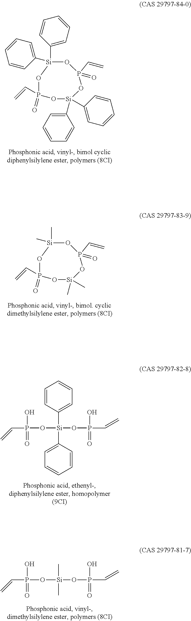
C1([Si]2(C3=CC=CC=C3)OP(=O)(C=C)O[Si](C3=CC=CC=C3)(C3=CC=CC=C3)OP(=O)(C=C)O2)=CC=CC=C1.C[Si]1(C)OP(=O)(C=C)O[Si](C)(C)OP(=O)(C=C)O1.O([Si](OP(C=C)(O)=O)(C1=CC=CC=C1)C1=CC=CC=C1)P(C=C)(O)=O.O([Si](OP(C=C)(O)=O)(C)C)P(C=C)(O)=O
